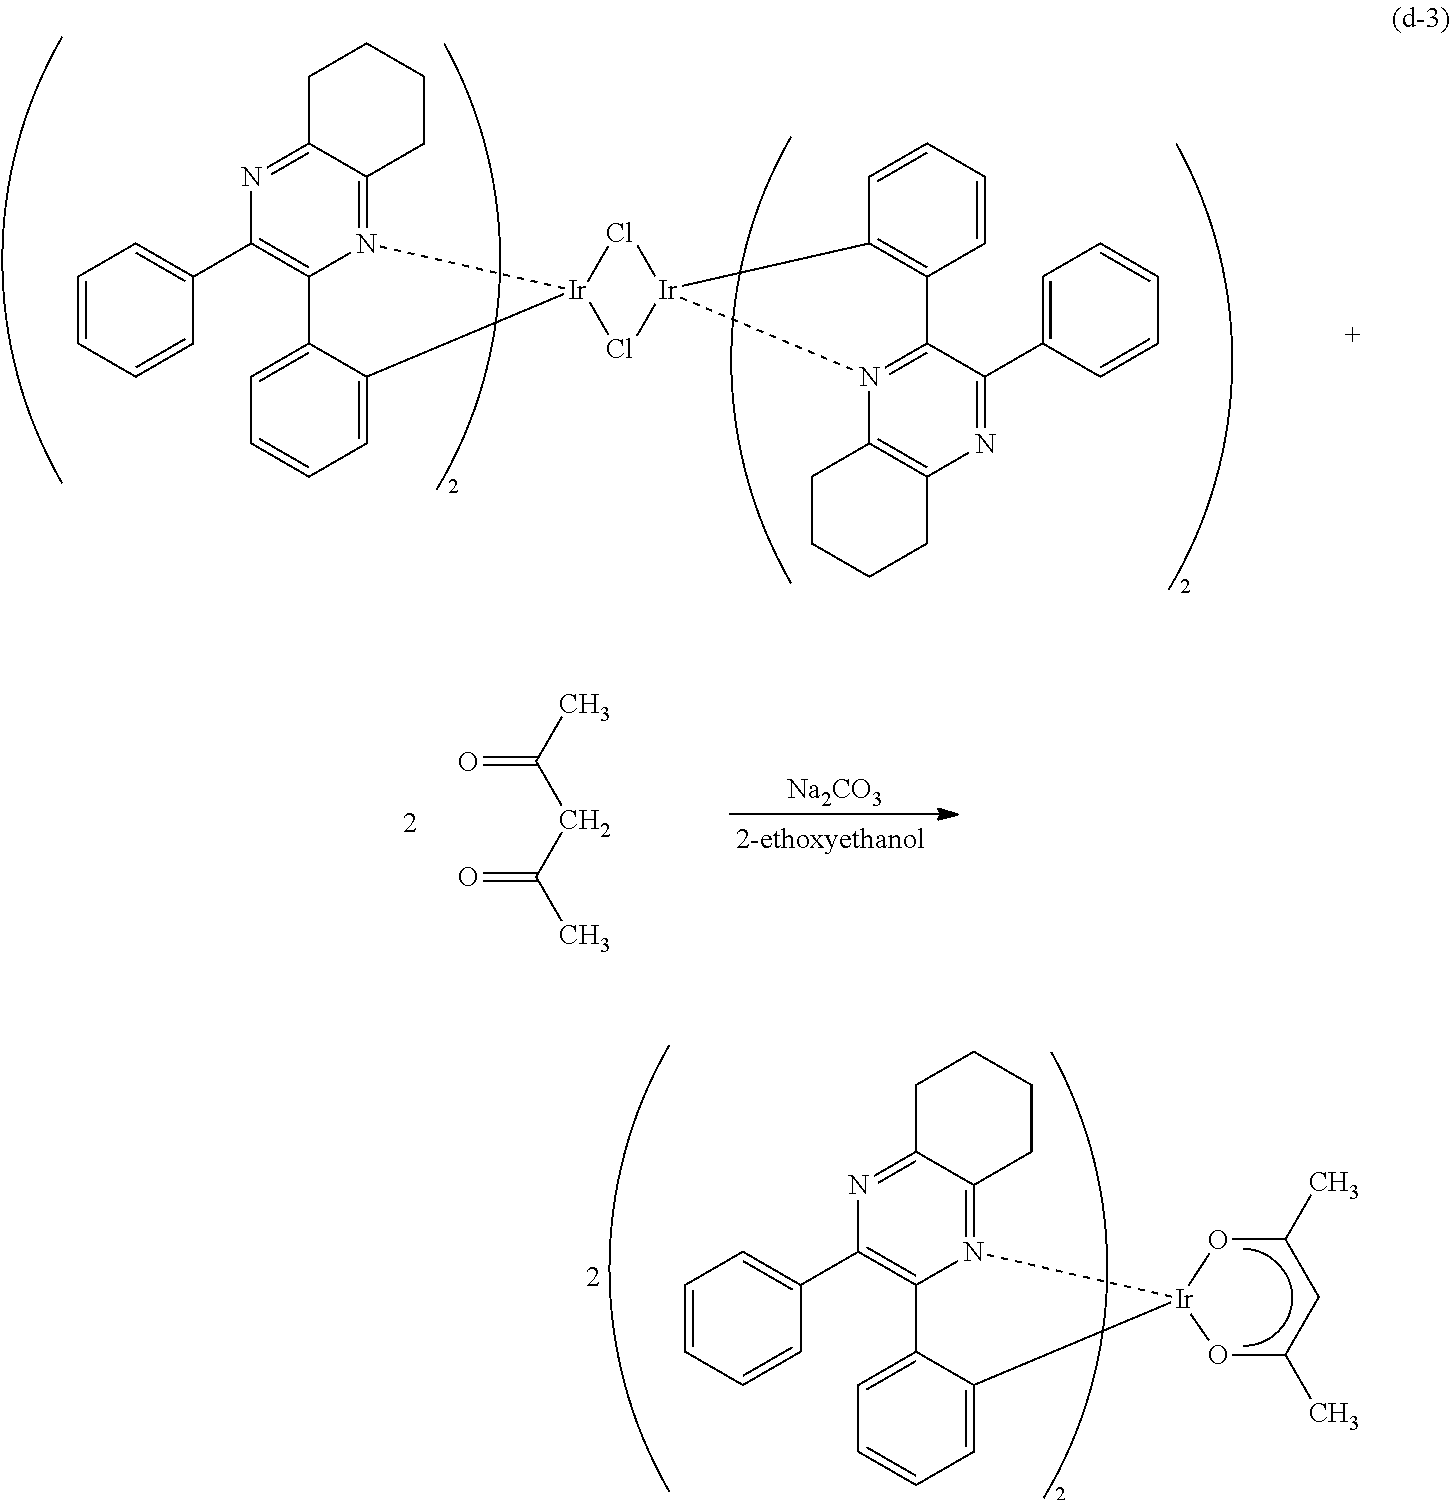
C1=CC=CC(C2=C3N(=C4C(=N2)CCCC4)[Ir]2(C4=CC=CC=C34)Cl[Ir]3(Cl2)C2=C(C4=N3C3=C(N=C4C4=CC=CC=C4)CCCC3)C=CC=C2)=C1.O=C(C)CC(C)=O.[Na2CO3].C1=CC=CC(C2=C3N(=C4C(=N2)CCCC4)[Ir]2(C4=CC=CC=C34)OC(C)CC(C)O2)=C1
